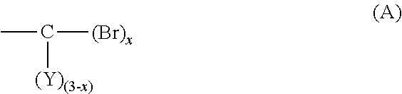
CC([(Br)x])[(Y)(3-x)]
